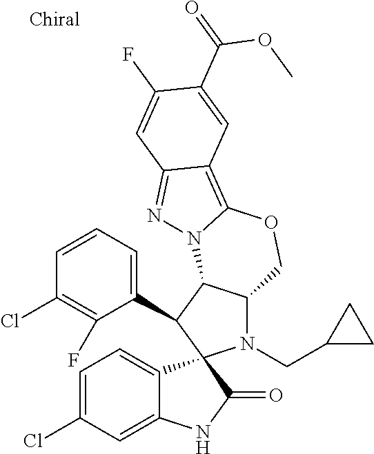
C1=CC=C(C2C3C(N(CC4CC4)C24C2=CC=C(Cl)C=C2NC4=O)COC2=C4C(=NN32)C=C(F)C(C(OC)=O)=C4)C(F)=C1Cl
